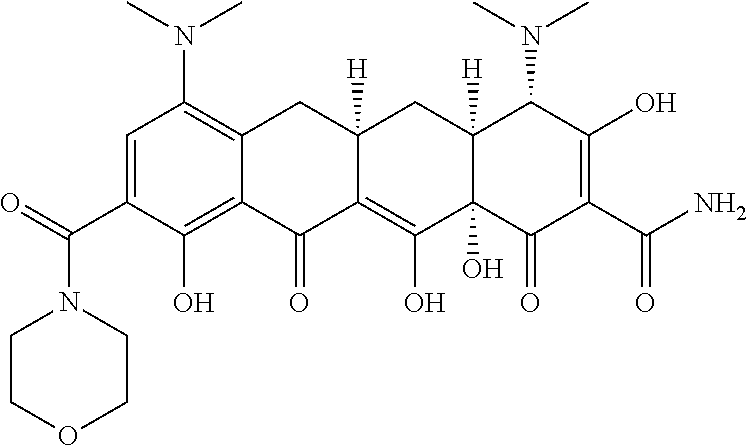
C1=C(C(=O)N2CCOCC2)C(O)=C2C(=C1N(C)C)CC1([H])C(=C(O)C3(O)C([H])(C1)C(N(C)C)C(O)=C(C(N)=O)C3=O)C2=O
